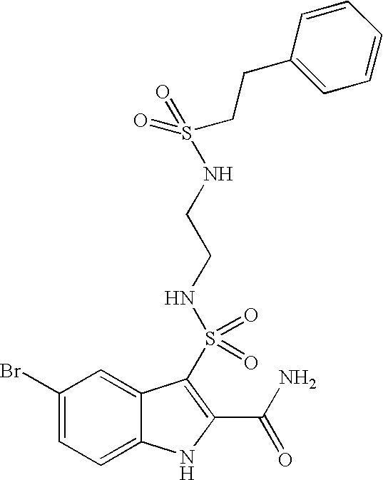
C1(Br)=CC=C2C(=C1)C(S(=O)(=O)NCCNS(=O)(=O)CCC1=CC=CC=C1)=C(C(N)=O)N2
